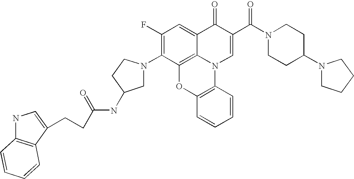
C1(F)=C(N2CC(NC(=O)CCC3=CNC4=C3C=CC=C4)CC2)C2=C3C(=C1)C(=O)C(C(N1CCC(N4CCCC4)CC1)=O)=CN3C1=C(O2)C=CC=C1
